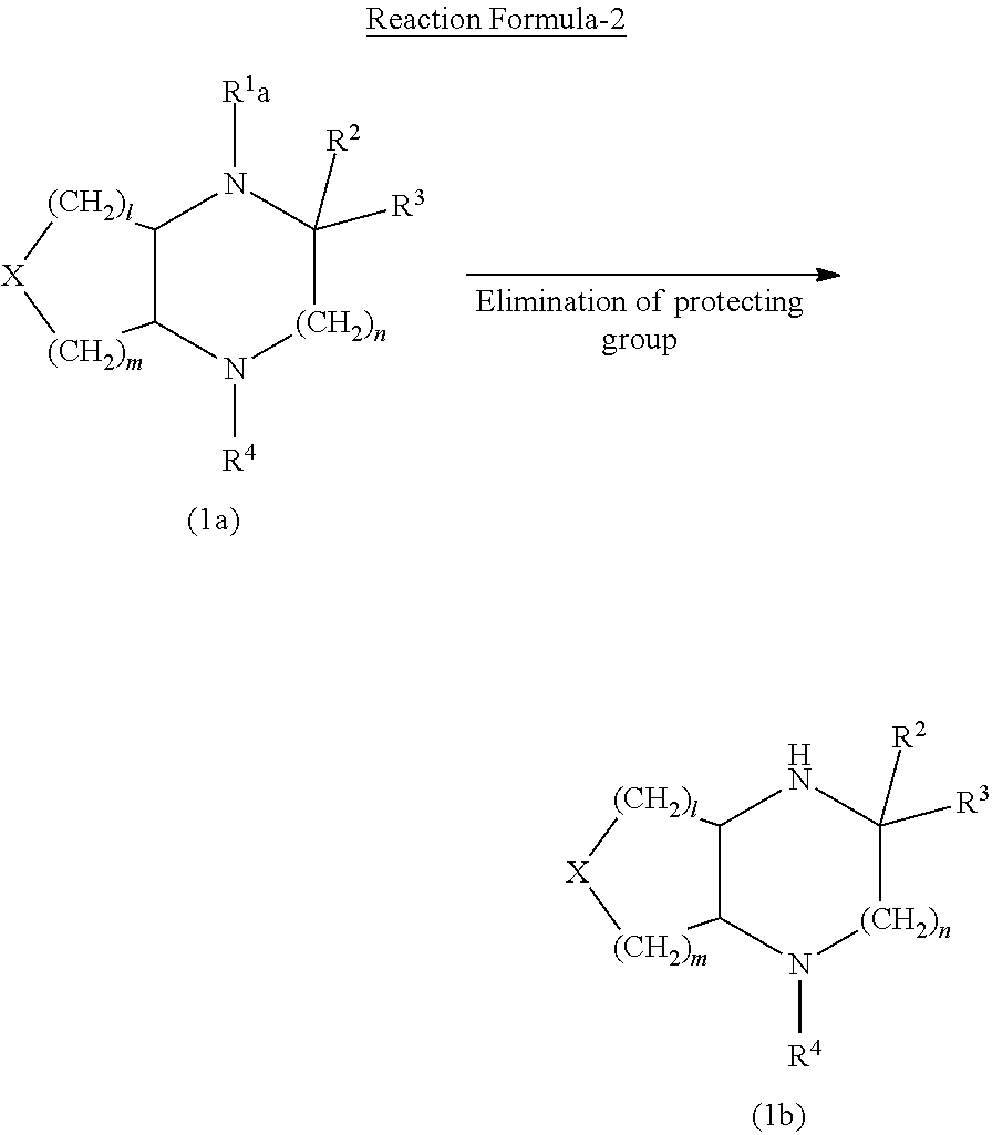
C12C([(CH2)m][X][(CH2)l]1)N([R4])[(CH2)n]C([R3])([R2])N2.C12C([(CH2)m][X][(CH2)l]1)N([R4])[(CH2)n]C([R3])([R2])N2[R1a]
